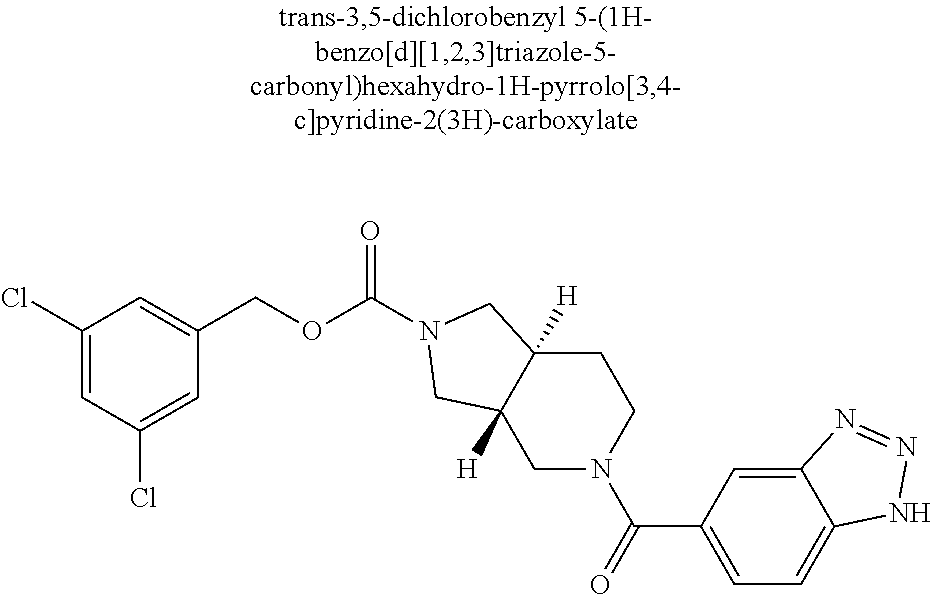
C1(Cl)=CC(Cl)=CC(COC(=O)N2CC3([H])CCN(C(=O)C4=CC=C5C(=C4)N=NN5)CC3([H])C2)=C1
